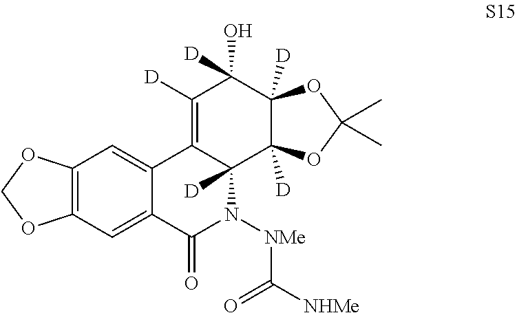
C12=C(C=C3C(=C1)C1=C([D])C(O)([D])C4([D])C([D])(C1([D])N([NMe]C([NHMe])=O)C3=O)OC(C)(C)O4)OCO2
